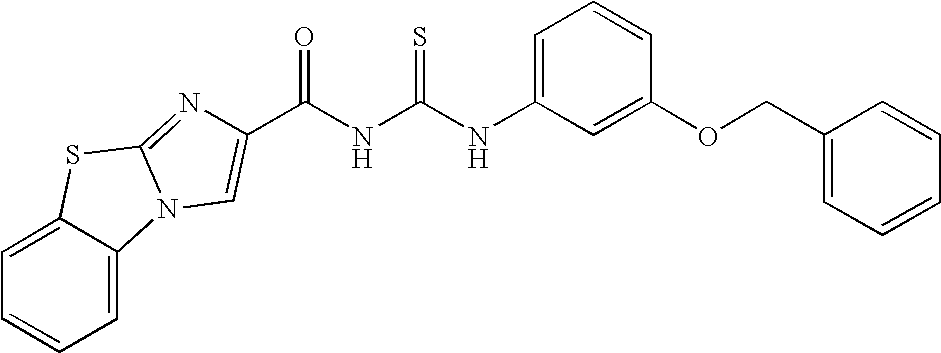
C(NC(NC1=CC=CC(OCC2=CC=CC=C2)=C1)=S)(=O)C1=CN2C3=CC=CC=C3SC2=N1
